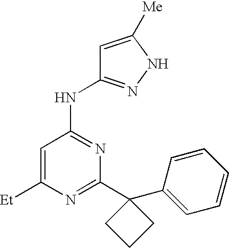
C1=C([Et])N=C(C2(C3=CC=CC=C3)CCC2)N=C1NC1=NNC([Me])=C1
